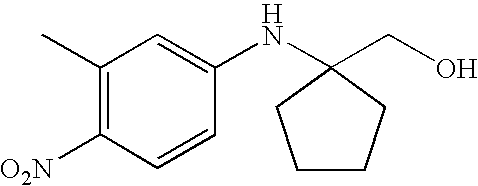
C1(C)=C([O2N])C=CC(NC2(CO)CCCC2)=C1
